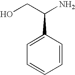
C1=CC=CC(C(CO)N)=C1
